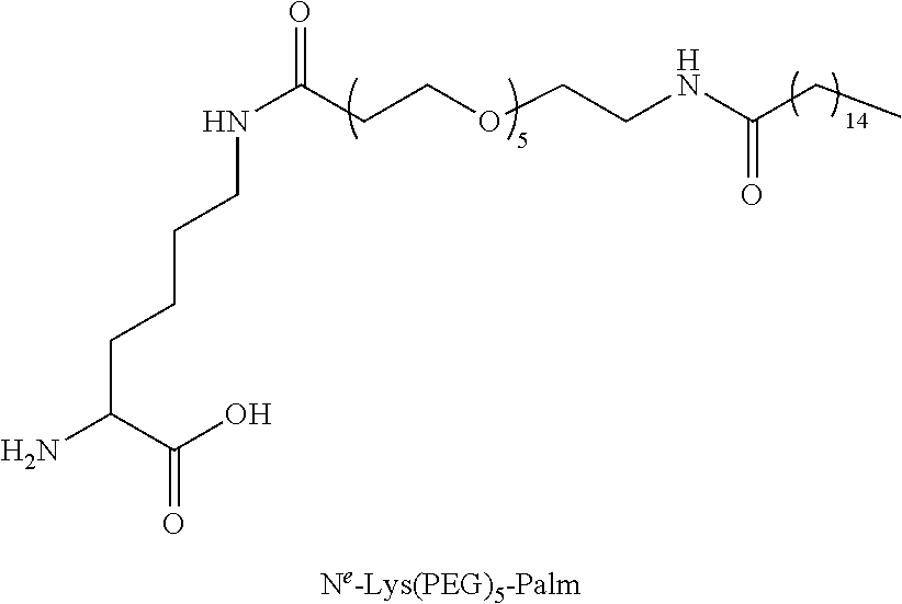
O=C(CCOCCNC(=O)CC)NCCCCC(N)C(O)=O
